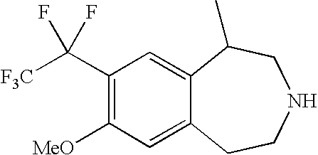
[MeO]C1=C(C([F3C])(F)F)C=C2C(=C1)CCNCC2C
